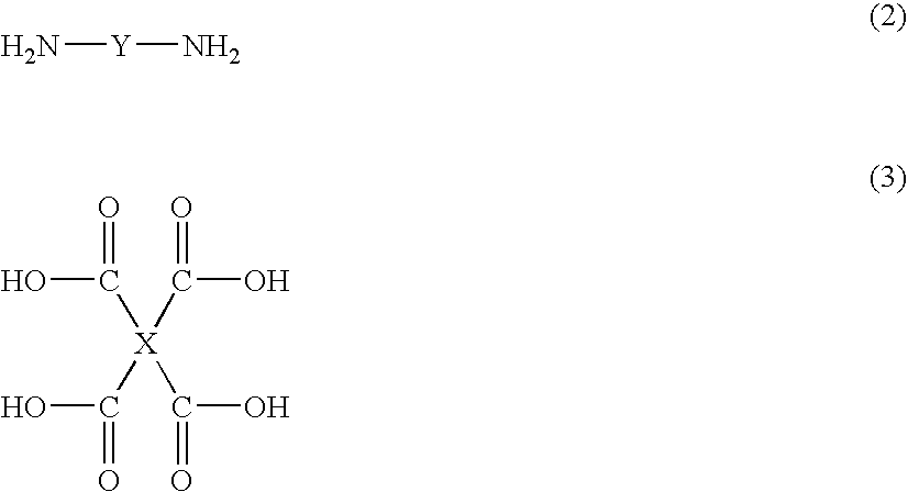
N[Y]N.OC([X](C(O)=O)(C(O)=O)C(O)=O)=O
